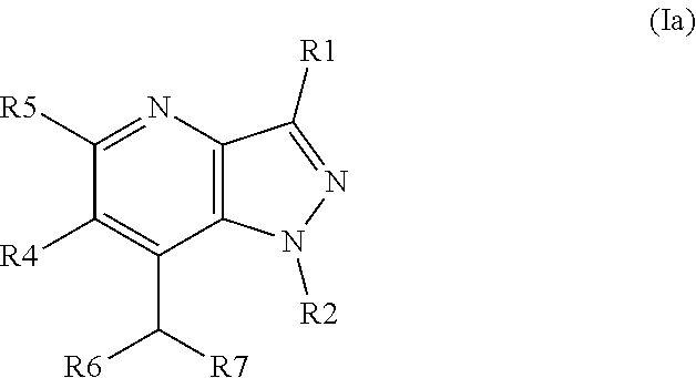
C1([R5])=NC2=C(C(C([R7])[R6])=C1[R4])N([R2])N=C2[R1]
